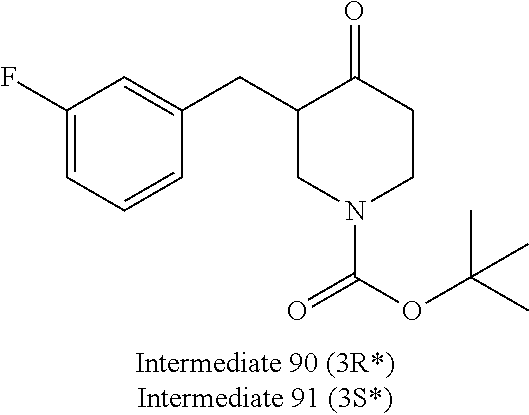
C1(F)=CC=CC(CC2CN(C(OC(C)(C)C)=O)CCC2=O)=C1
